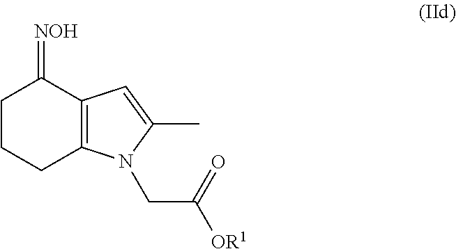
C1CCC2=C(C1=[NOH])C=C(C)N2CC([OR1])=O
